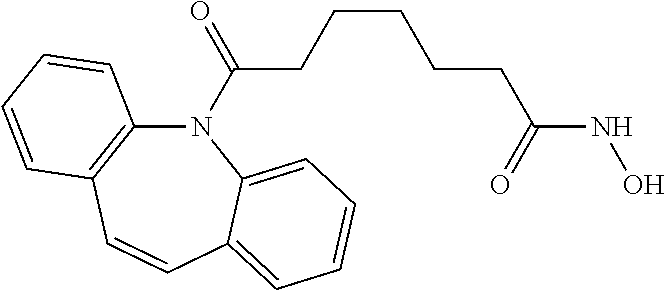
N1(C(CCCCCC(NO)=O)=O)C2=C(C=CC3=CC=CC=C13)C=CC=C2
